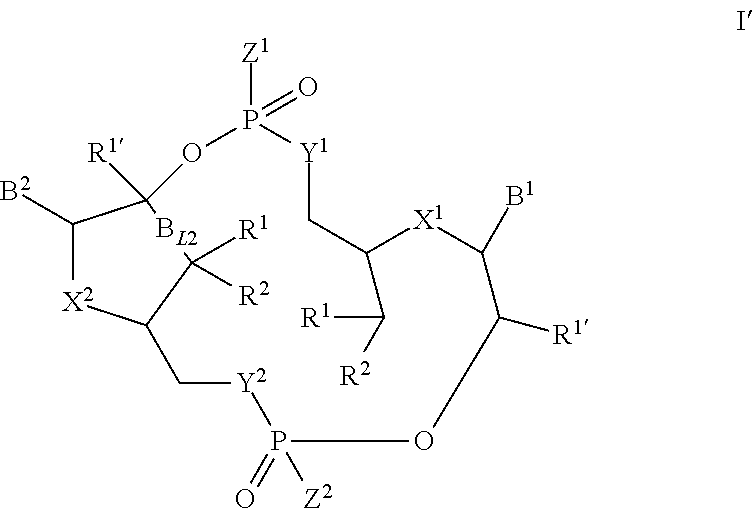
[B2]C1[X2]C2C[Y2]P(=O)([Z2])OC([R1])C([B1])[X1]C(C([R1])[R2])C[Y1]P([Z1])(=O)OC1([R1])[BL2]C2([R1])[R2]
